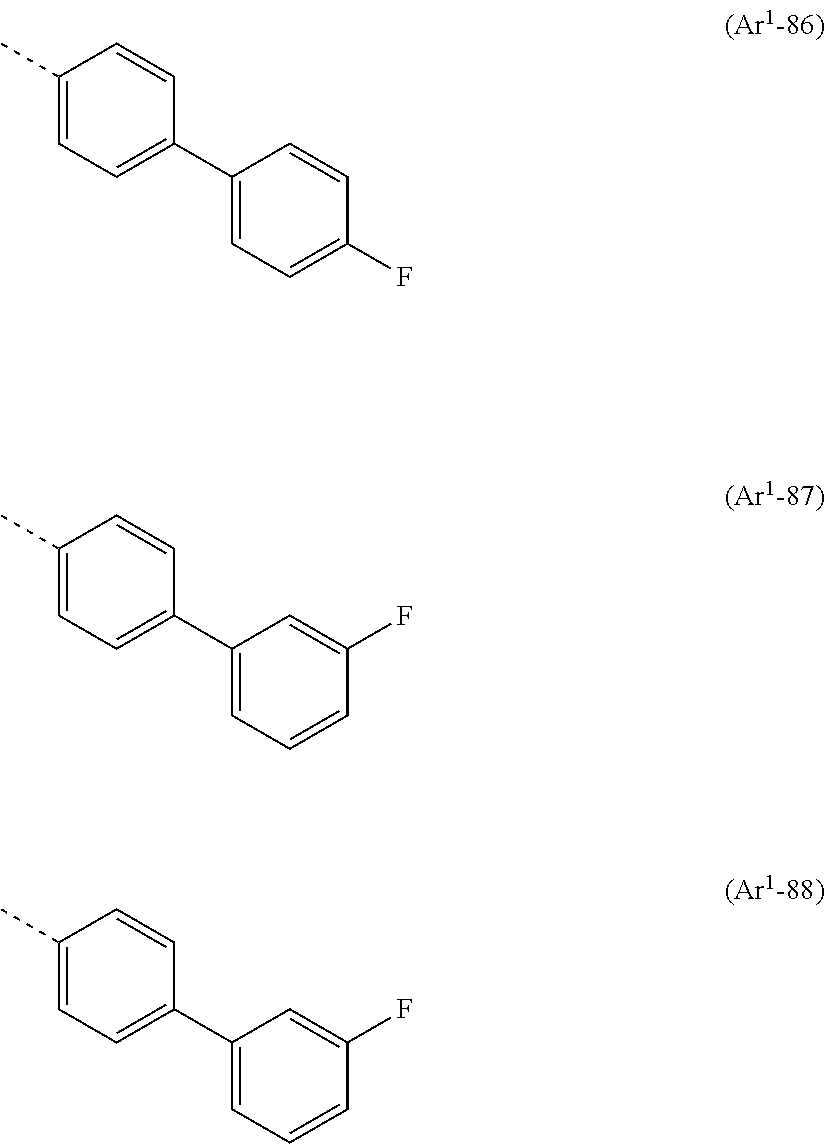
C1(C)=CC=C(C2=CC=C(F)C=C2)C=C1.C1(C)=CC=C(C2=CC=CC(F)=C2)C=C1.C1(C)=CC=C(C2=CC=CC(F)=C2)C=C1
